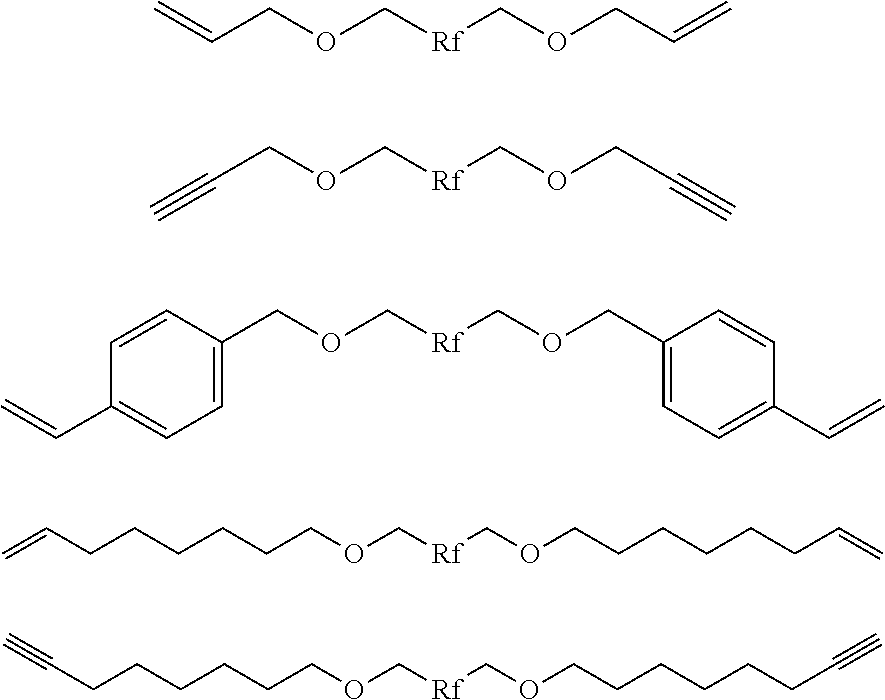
C=CCOC[Rf]COCC=C.C(COC[Rf]COCC#C)#C.C1(COC[Rf]COCC2=CC=C(C=C)C=C2)=CC=C(C=C)C=C1.C(COC[Rf]COCCCCCCC=C)CCCCC=C.C(COC[Rf]COCCCCCCC#C)CCCCC#C
